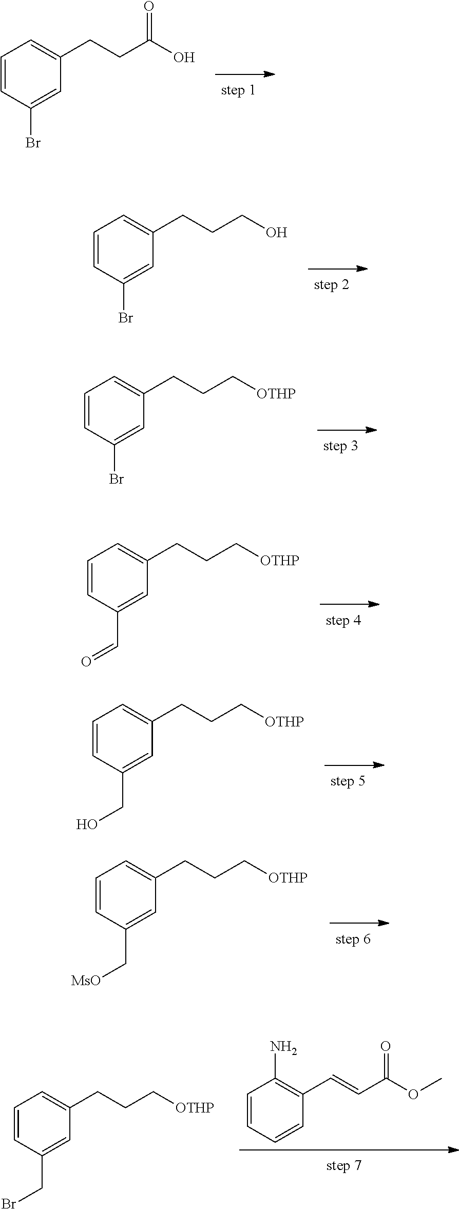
C1(CCC(O)=O)=CC=CC(Br)=C1.C1(CCCO)=CC=CC(Br)=C1.C1(CCC[OTHP])=CC=CC(C=O)=C1.C1(CCC[OTHP])=CC=CC(CO)=C1.C1(CCC[OTHP])=CC=CC(C[MsO])=C1.C1(CCC[OTHP])=CC=CC(Br)=C1.C1=CC=CC(C=CC(OC)=O)=C1N.C1(CCC[OTHP])=CC=CC(CBr)=C1
